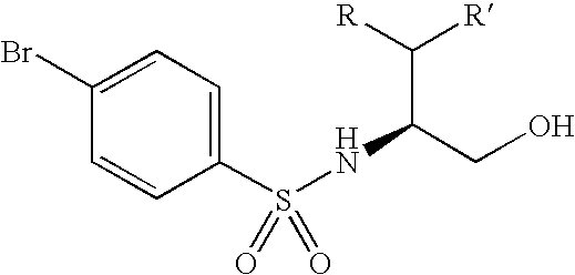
C1(Br)=CC=C(S(NC(C([R])[R])CO)(=O)=O)C=C1
